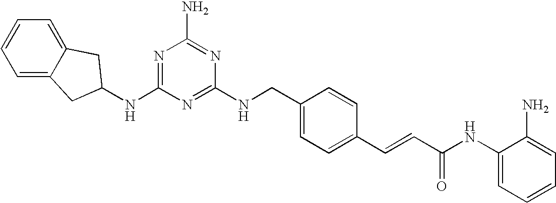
C1(NCC2=CC=C(C=CC(NC3=CC=CC=C3N)=O)C=C2)=NC(NC2CC3=CC=CC=C3C2)=NC(N)=N1
